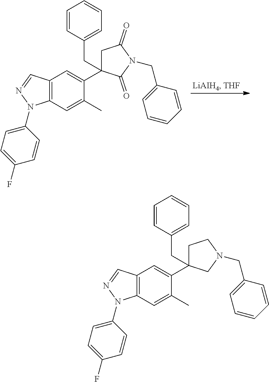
C12=C(C=C(C)C(C3(CC4=CC=CC=C4)CC(=O)N(CC4=CC=CC=C4)C3=O)=C1)N(C1=CC=C(F)C=C1)N=C2.C12=C(C=C(C)C(C3(CC4=CC=CC=C4)CCN(CC4=CC=CC=C4)C3)=C1)N(C1=CC=C(F)C=C1)N=C2
